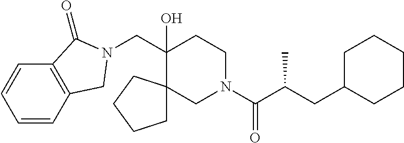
C(C1(O)CCN(C(C(CC2CCCCC2)C)=O)CC12CCCC2)N1CC2=C(C=CC=C2)C1=O
